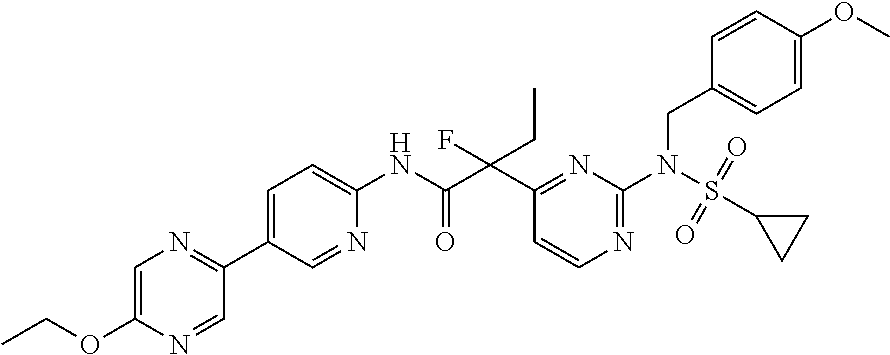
C1(NC(C(C2=NC(N(S(C3CC3)(=O)=O)CC3=CC=C(OC)C=C3)=NC=C2)(CC)F)=O)=CC=C(C2=NC=C(OCC)N=C2)C=N1
